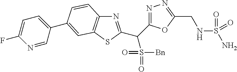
N1=C(C(C2=NC3=C(S2)C=C(C2=CC=C(F)N=C2)C=C3)S(=O)(=O)[Bn])OC(CNS(N)(=O)=O)=N1
